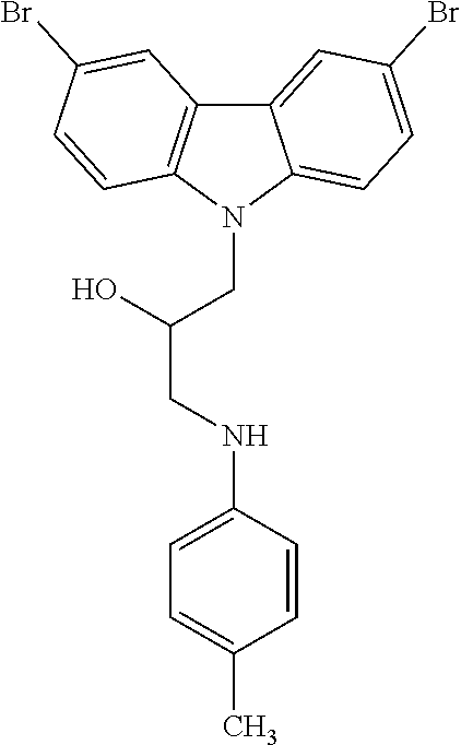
C1=CC(NCC(O)CN2C3=CC=C(Br)C=C3C3=C2C=CC(Br)=C3)=CC=C1C
